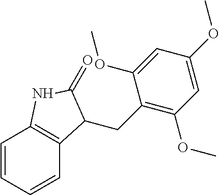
C1=CC=CC2=C1NC(=O)C2CC1=C(OC)C=C(OC)C=C1OC
